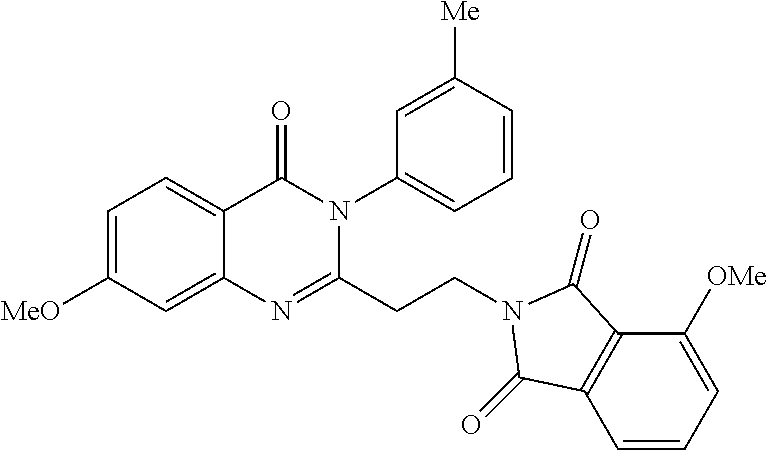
C1=C([MeO])C=C2C(=C1)C(=O)N(C1=CC=CC([Me])=C1)C(CCN1C(=O)C3=C(C=CC=C3[OMe])C1=O)=N2
